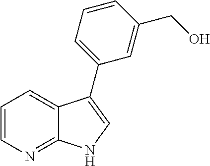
C1=CN=C2C(=C1)C(C1=CC=CC(CO)=C1)=CN2
